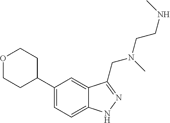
C1(C2CCOCC2)=CC=C2C(=C1)C(CN(CCNC)C)=NN2
